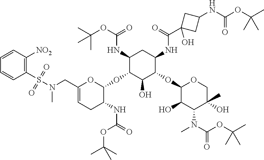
C1(S(=O)(=O)N(CC2=CCC(NC(OC(C)(C)C)=O)C(OC3C(O)C(OC4C(O)C(N(C(OC(C)(C)C)=O)C)C(O)(C)CO4)C(NC(C4(O)CC(NC(OC(C)(C)C)=O)C4)=O)CC3NC(=O)OC(C)(C)C)O2)C)=C([NO2])C=CC=C1
